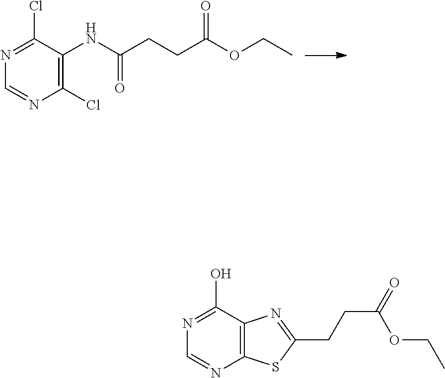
C1(Cl)=C(NC(CCC(OCC)=O)=O)C(Cl)=NC=N1.C12=C(SC(CCC(=O)OCC)=N1)N=CN=C2O
